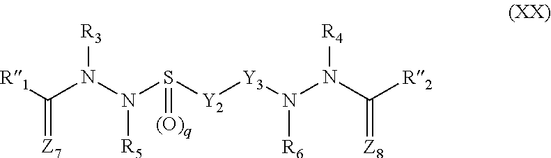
[R1]C(N(N(S([Y2][Y3]N(N(C([R2])=[Z8])[R4])[R6])=[(O)q])[R5])[R3])=[Z7]
